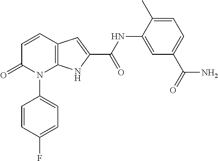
C12=C(C=CC(=O)N1C1=CC=C(F)C=C1)C=C(C(NC1=CC(C(=O)N)=CC=C1C)=O)N2
